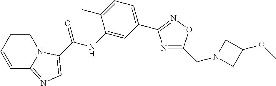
N1=C(CN2CC(OC)C2)ON=C1C1=CC=C(C)C(NC(=O)C2=CN=C3C=CC=CN32)=C1
